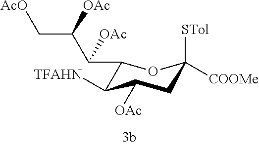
C1(C(C(C[AcO])[OAc])[OAc])C([TFAHN])C([OAc])CC([STol])([COOMe])O1
